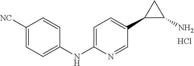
C1=C(NC2=CC=C([NC])C=C2)N=CC(C2C(N)C2)=C1.Cl
